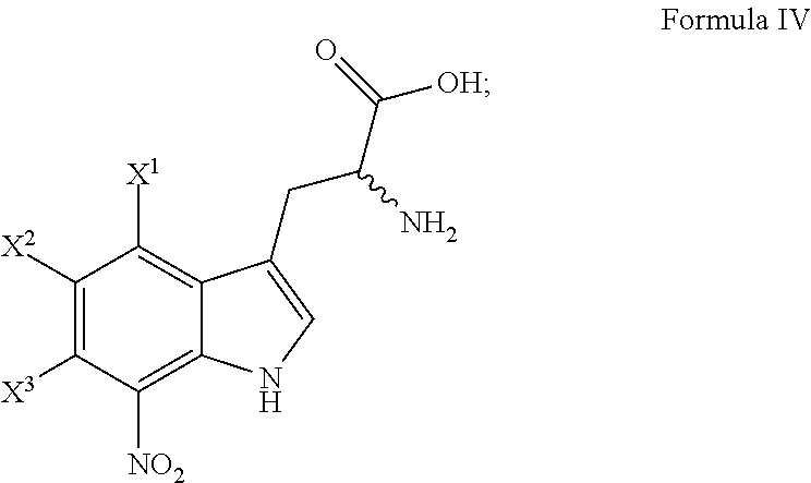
C1([X2])=C([X3])C([NO2])=C2C(=C1[X1])C(CC(C([OH])=O)N)=CN2
